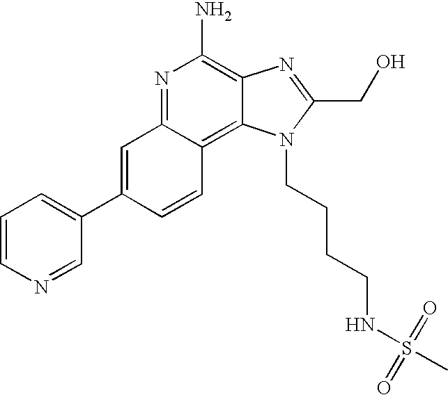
C1=CN=CC(C2=CC3=NC(N)=C4C(=C3C=C2)N(CCCCNS(=O)(=O)C)C(CO)=N4)=C1
